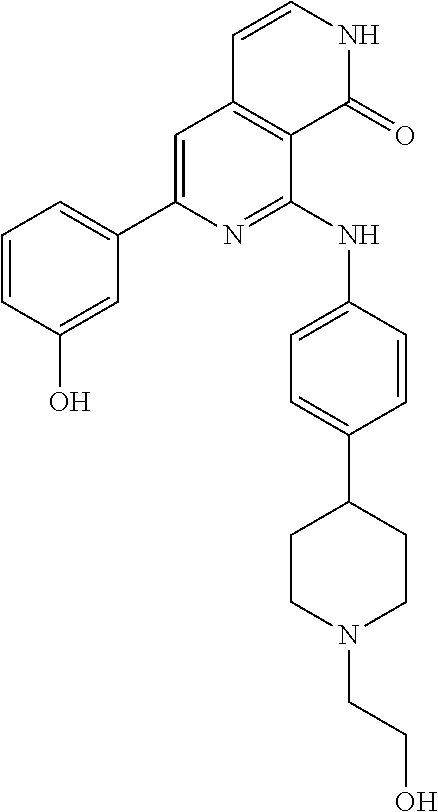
C1=C(C2=CC=CC(O)=C2)N=C(NC2=CC=C(C3CCN(CCO)CC3)C=C2)C2=C1C=CNC2=O
